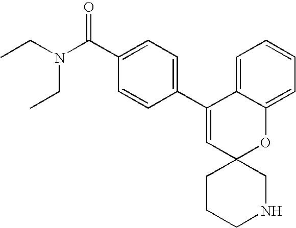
CCN(C(C1=CC=C(C2=CC3(OC4=CC=CC=C24)CCCNC3)C=C1)=O)CC
